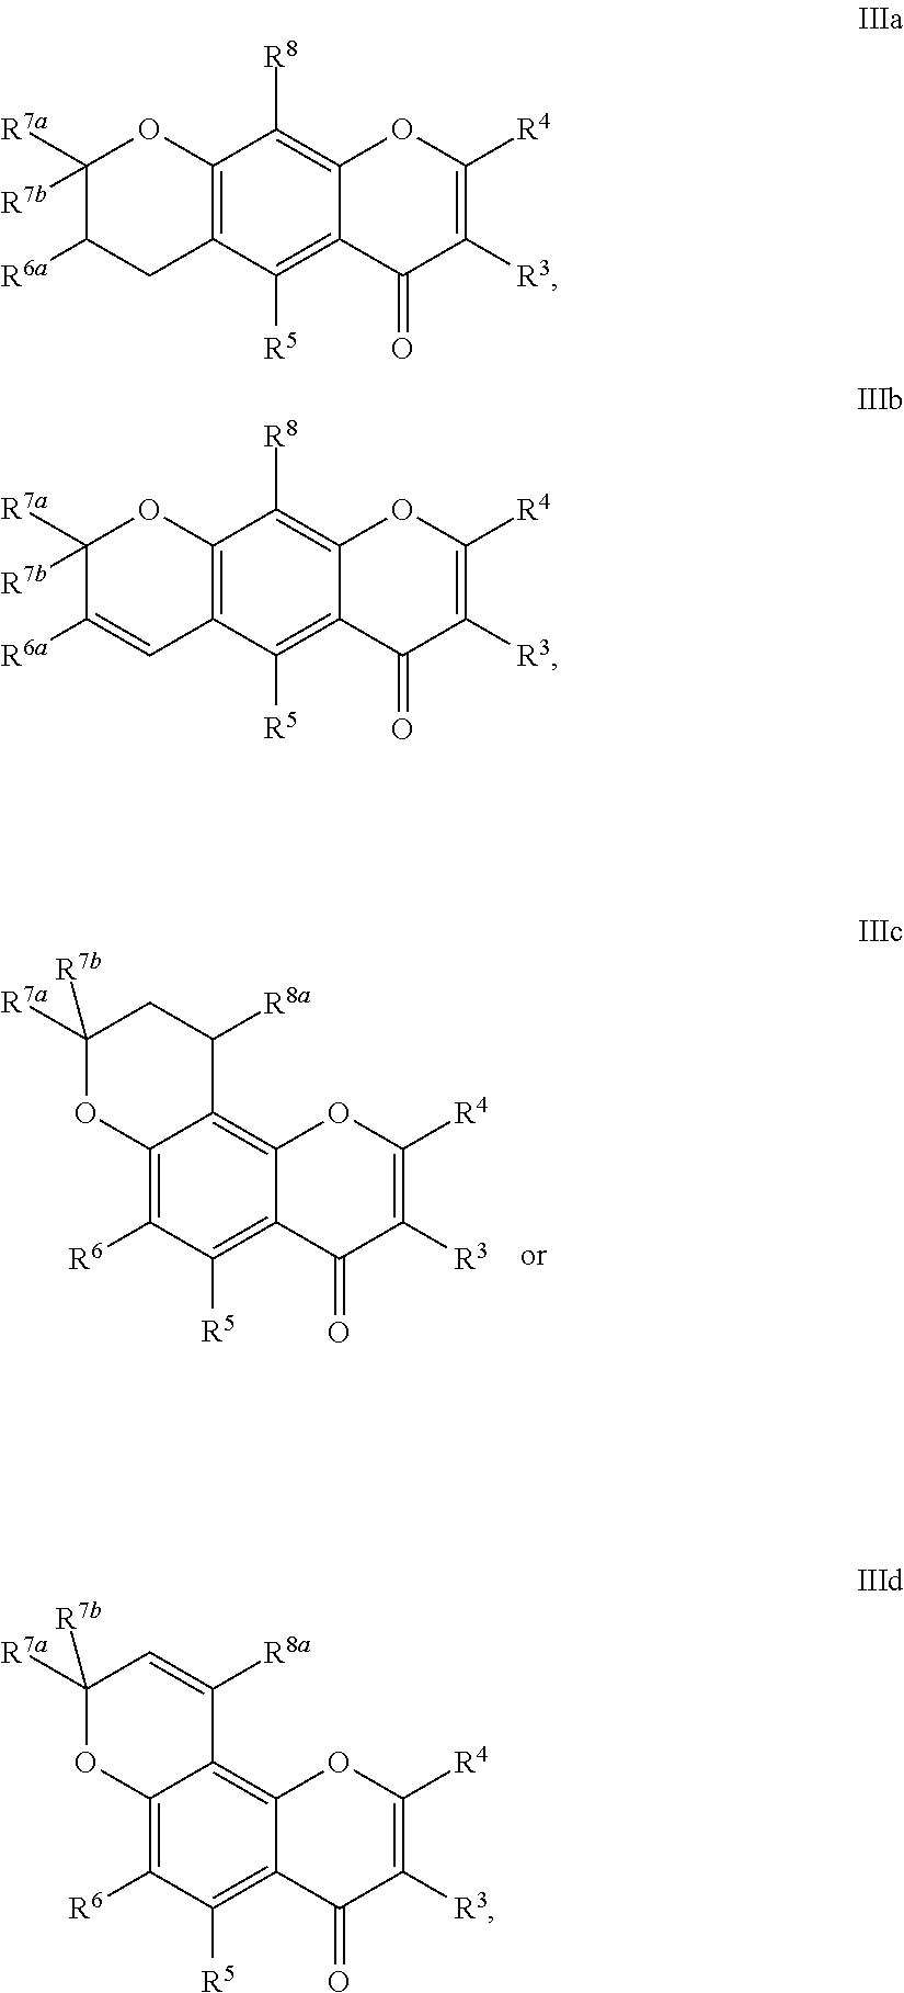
C12=C([R6])C([R5])=C3C(=C1C([R8a])CC([R7a])([R7b])O2)OC([R4])=C([R3])C3=O.C12=C(C([R5])=C3C(=C1[R8])OC([R4])=C([R3])C3=O)CC([R6a])C([R7a])([R7b])O2.C12=C(C([R5])=C3C(=C1[R8])OC([R4])=C([R3])C3=O)C=C([R6a])C([R7a])([R7b])O2.C12=C([R6])C([R5])=C3C(=C1C([R8a])=CC([R7a])([R7b])O2)OC([R4])=C([R3])C3=O
